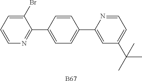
C1=C(C2=NC=CC=C2Br)C=CC(C2=CC(C(C)(C)C)=CC=N2)=C1.[B67]
